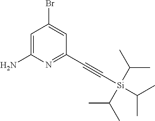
C1=C(N)N=C(C#C[Si](C(C)C)(C(C)C)C(C)C)C=C1Br
